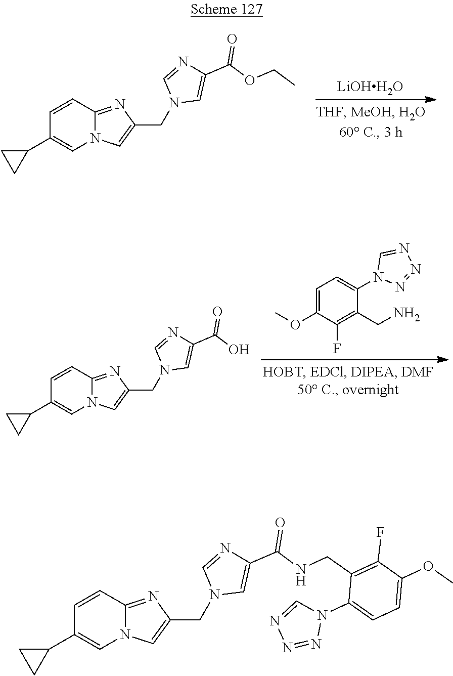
[LiOHH2O].C1(C2CC2)=CN2C(=NC(CN3C=NC(C(OCC)=O)=C3)=C2)C=C1.C1=C(OC)C(F)=C(CN)C(N2N=NN=C2)=C1.C1(C2CC2)=CN2C(=NC(CN3C=NC(C(O)=O)=C3)=C2)C=C1.C1(C2CC2)=CN2C(=NC(CN3C=NC(C(=O)NCC4=C(F)C(OC)=CC=C4N4C=NN=N4)=C3)=C2)C=C1
